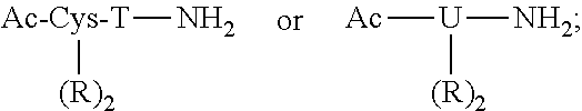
[U]([NH2])([Ac])[(R)2].[Ac-Cys-T](N)[(R)2]
